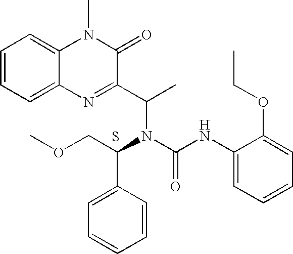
C1=CC=C2C(=C1)N(C)C(=O)C(C(N(C(C1=CC=CC=C1)COC)C(NC1=CC=CC=C1OCC)=O)C)=N2.S
